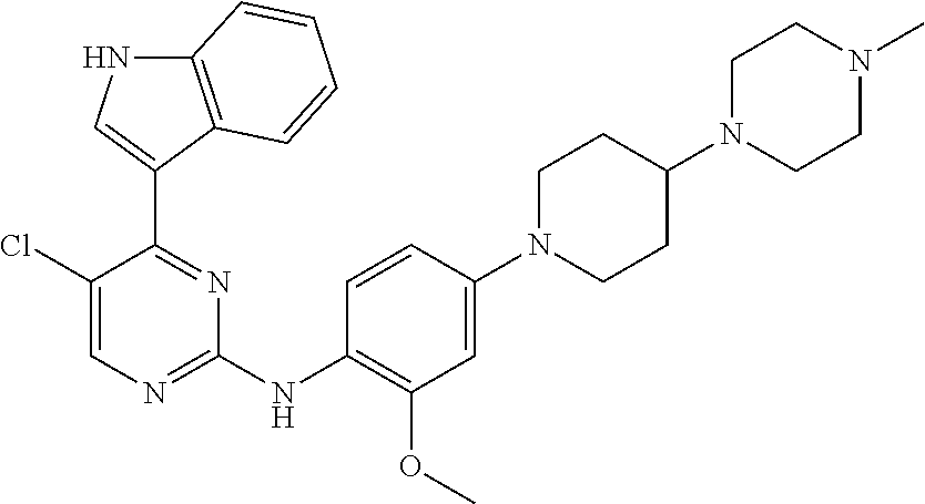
C12=C(C(C3=NC(NC4=C(OC)C=C(N5CCC(N6CCN(C)CC6)CC5)C=C4)=NC=C3Cl)=CN1)C=CC=C2
